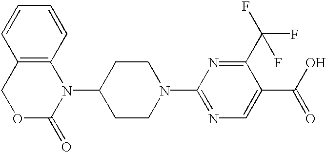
C12=C(C=CC=C1)N(C1CCN(C3=NC=C(C(O)=O)C(C(F)(F)F)=N3)CC1)C(=O)OC2
